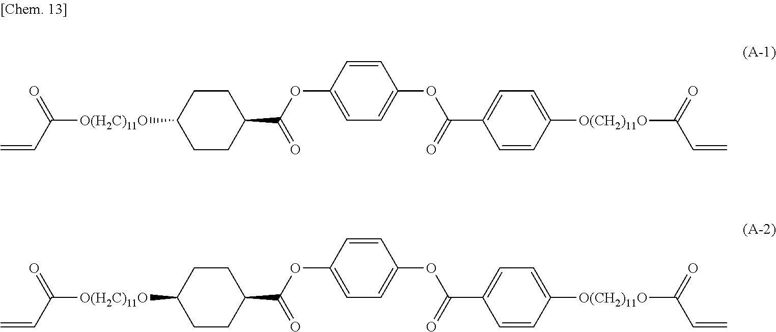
C=CC([O(H2C)11O]C1CCC(C(OC2=CC=C(OC(C3=CC=C([O(CH2)11O]C(C=C)=O)C=C3)=O)C=C2)=O)CC1)=O.C=CC([O(H2C)11O]C1CCC(C(OC2=CC=C(OC(C3=CC=C([O(CH2)11O]C(C=C)=O)C=C3)=O)C=C2)=O)CC1)=O
